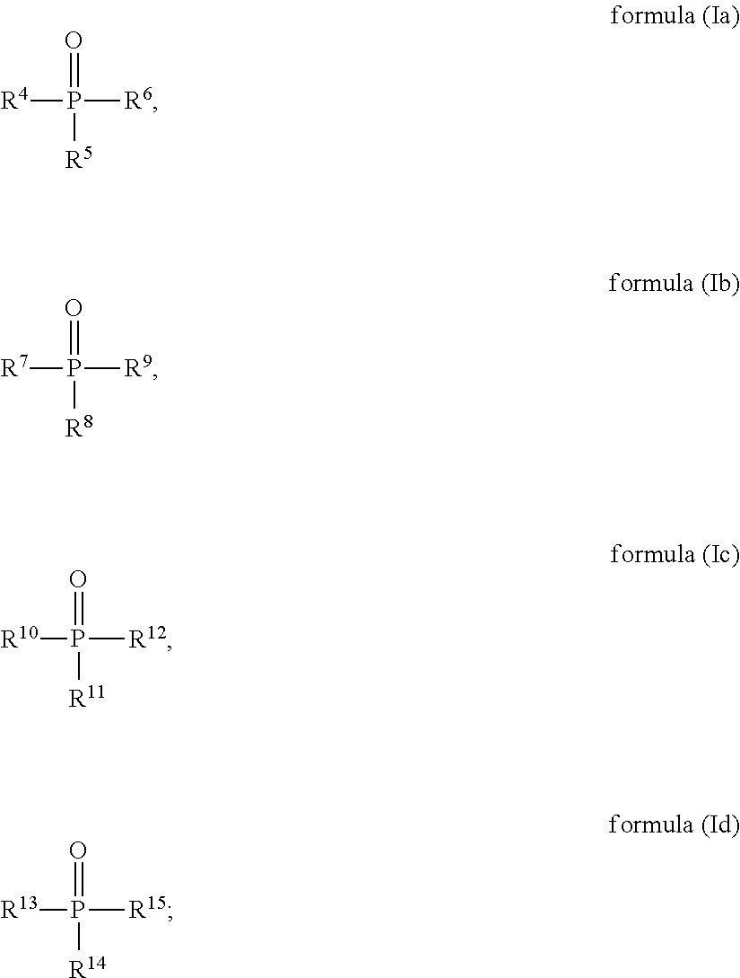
O=P([R4])([R6])[R5].O=P([R7])([R9])[R8].O=P([R10])([R12])[R11].O=P([R13])([R15])[R14]
